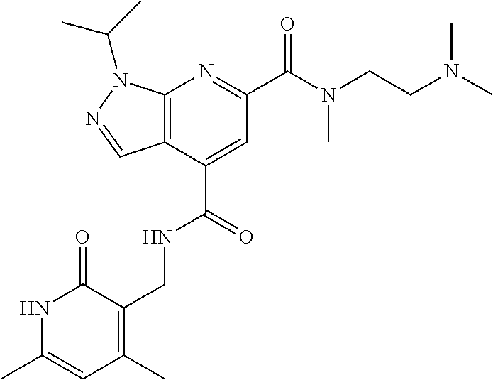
N1C(C)=CC(C)=C(CNC(=O)C2=CC(C(N(CCN(C)C)C)=O)=NC3=C2C=NN3C(C)C)C1=O
